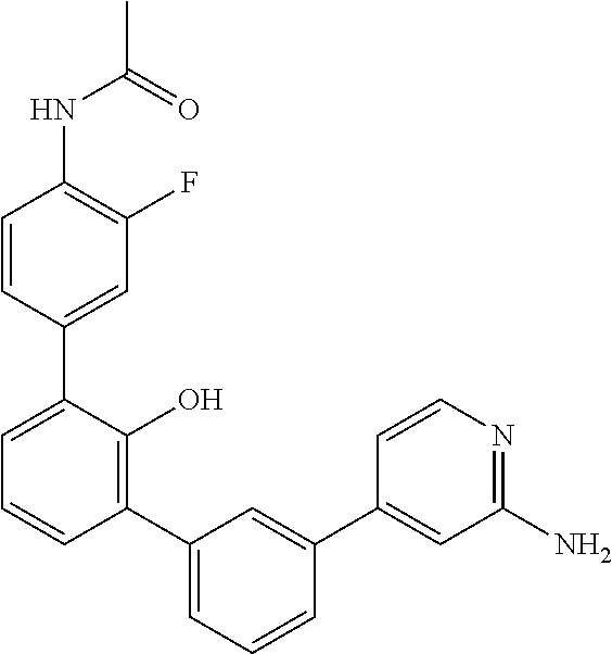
CC(=O)NC1=C(F)C=C(C2=CC=CC(C3=CC=CC(C4=CC(N)=NC=C4)=C3)=C2O)C=C1
